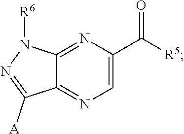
C12=NC(C(=O)[R5])=CN=C1C([A])=NN2[R6]
